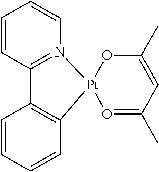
C12=N([Pt]3(C4=C1C=CC=C4)O=C(C)C=C(C)O3)C=CC=C2
